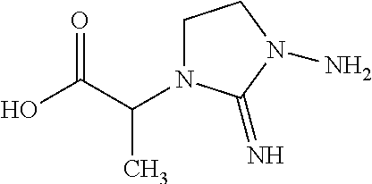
C1N(C(C(O)=O)C)C(=N)N(N)C1
